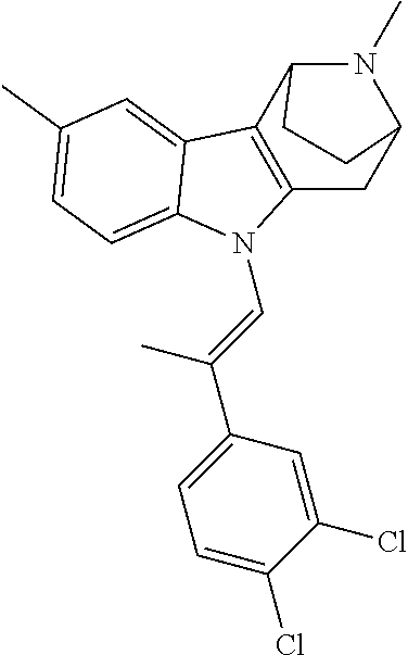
C12=C(C3N(C)C(C1)CC3)C1=CC(C)=CC=C1N2C=C(C)C1=CC=C(Cl)C(Cl)=C1
